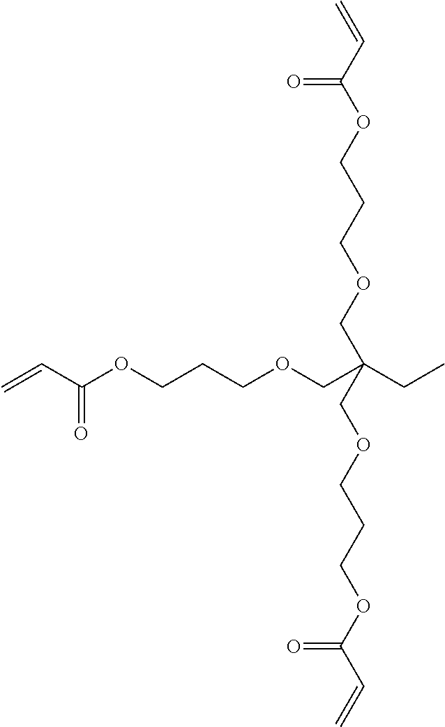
C=CC(OCCCOCC(CC)(COCCCOC(C=C)=O)COCCCOC(C=C)=O)=O
